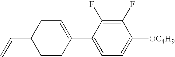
C1(F)=C(F)C(C2=CCC(C=C)CC2)=CC=C1[OC4H9]
